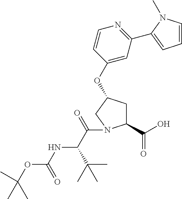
C1(OC2CC(C(O)=O)N(C(=O)C(NC(=O)OC(C)(C)C)C(C)(C)C)C2)=CC(C2=CC=CN2C)=NC=C1
